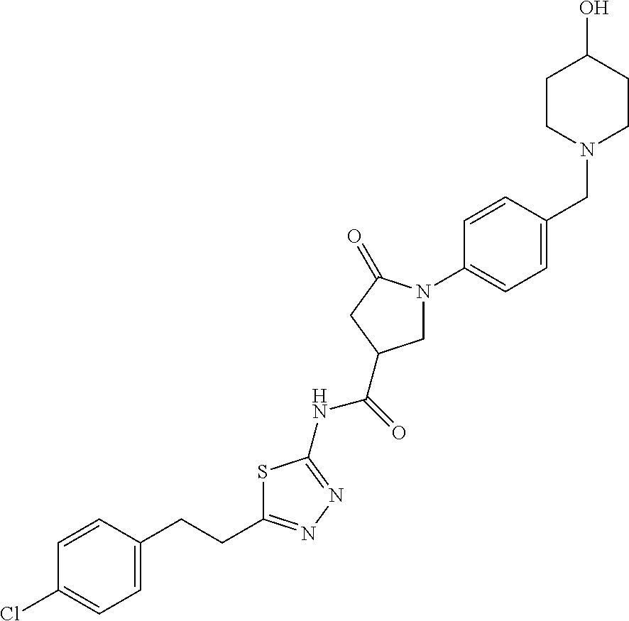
C1=CC(CCC2=NN=C(NC(=O)C3CN(C4=CC=C(CN5CCC(O)CC5)C=C4)C(=O)C3)S2)=CC=C1Cl
